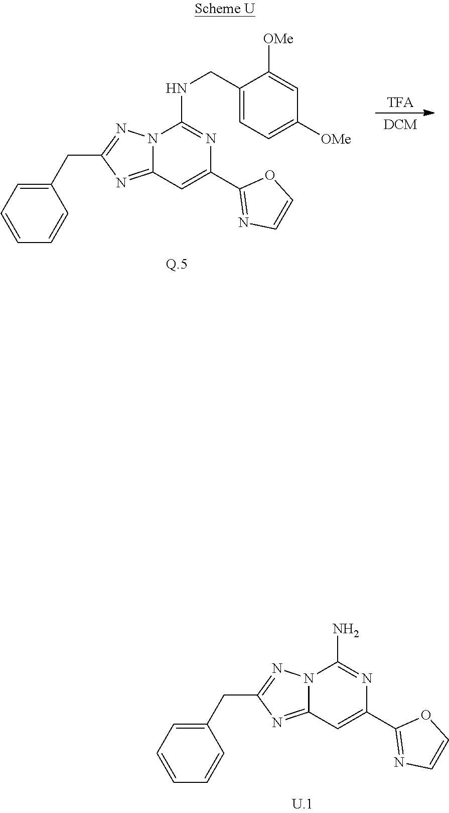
C12=NC(CC3=CC=CC=C3)=NN1C(NCC1=CC=C([OMe])C=C1[OMe])=NC(C1=NC=CO1)=C2.C12=NC(CC3=CC=CC=C3)=NN1C(N)=NC(C1=NC=CO1)=C2
